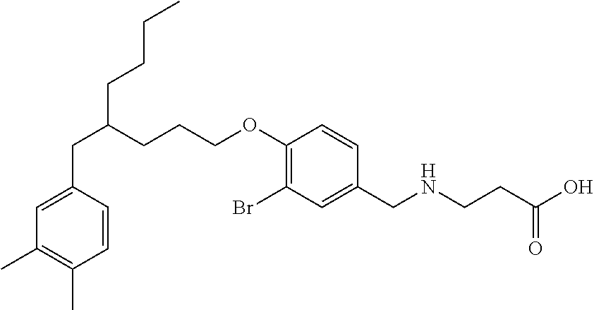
CCCCC(CCCOC1=C(Br)C=C(CNCCC(O)=O)C=C1)CC1=CC(C)=C(C)C=C1
